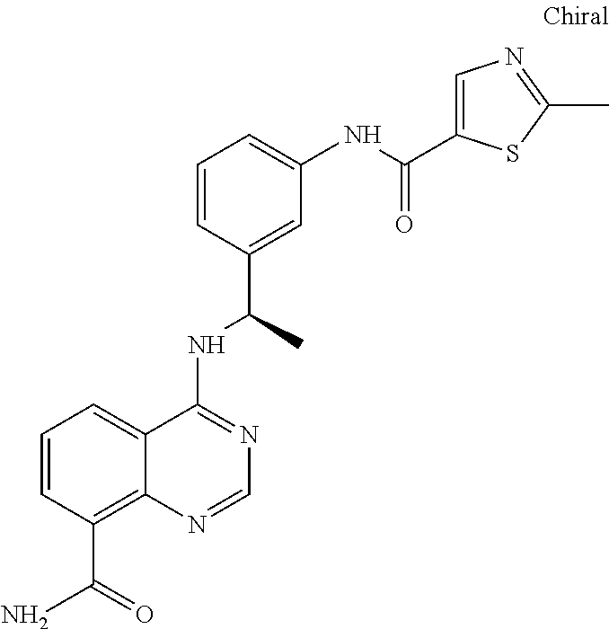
C1=CC(C(C)NC2=NC=NC3=C(C(=O)N)C=CC=C23)=CC(NC(=O)C2=CN=C(C)S2)=C1
